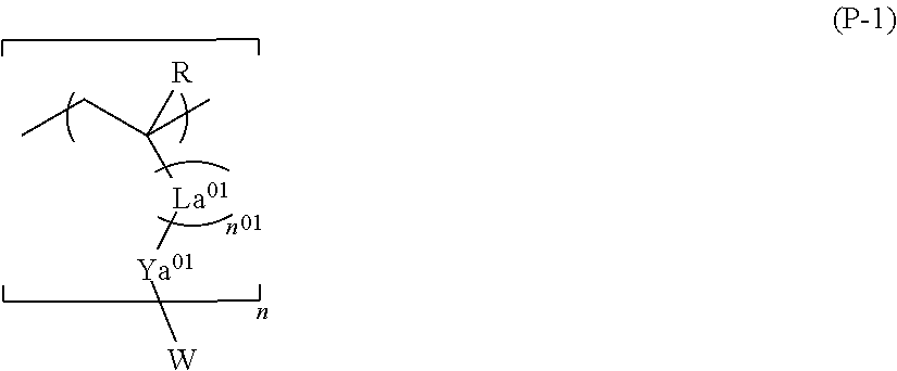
CCC([La01][Ya01][W])([R])C
